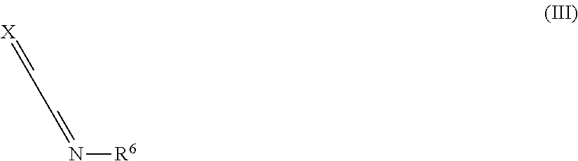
[R6]N=CC=[X]
